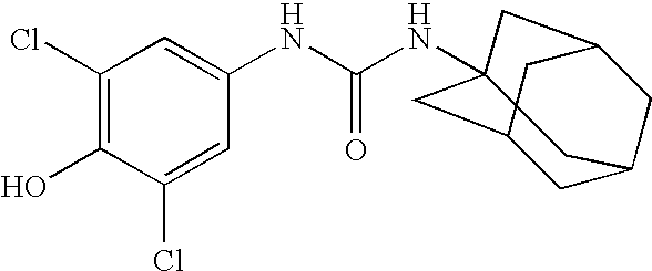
C1(Cl)=CC(NC(NC23CC4CC(CC(C2)C4)C3)=O)=CC(Cl)=C1O
